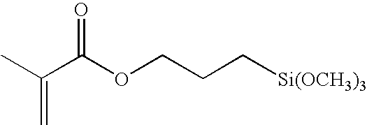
CC(C(OCCC[Si(OCH3)3])=O)=C
